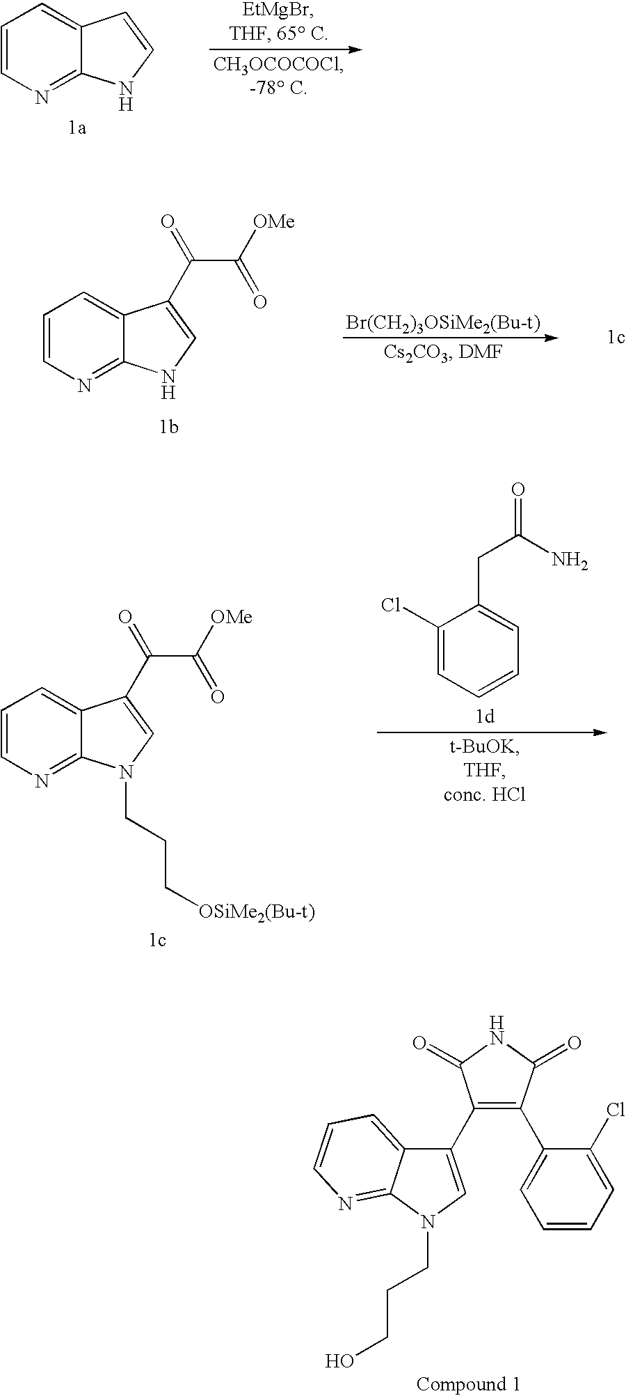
C1(C2=CN(CCCO)C3=NC=CC=C23)=C(C2=CC=CC=C2Cl)C(=O)NC1=O.C1=CN=C2C(=C1)C=CN2.C1=CN=C2C(=C1)C(C(=O)C(=O)[OMe])=CN2.C1(Cl)=CC=CC=C1CC(N)=O.C1=CN=C2C(=C1)C(C(=O)C(=O)[OMe])=CN2CCC[OSiMe2(Bu-t)]
